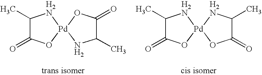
C1(C)C(=O)O[Pd]2(N1)NC(C)C(=O)O2.C1(C)C(=O)O[Pd]2(N1)OC(=O)C(C)N2
